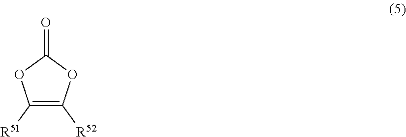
C1([R51])=C([R52])OC(=O)O1
